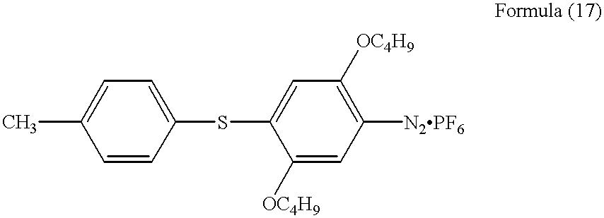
C1([OC4H9])=CC([N2PF6])=C([OC4H9])C=C1SC1=CC=C(C)C=C1
